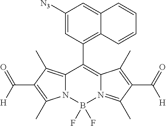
C12=C(C)C(C([H])=O)=C(C)N1B(F)(F)N1=C(C)C(C(=O)[H])=C(C)C1=C2C1=C2C(=CC([N3])=C1)C=CC=C2
